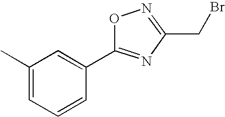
C1=C(C)C=C(C2=NC(CBr)=NO2)C=C1
